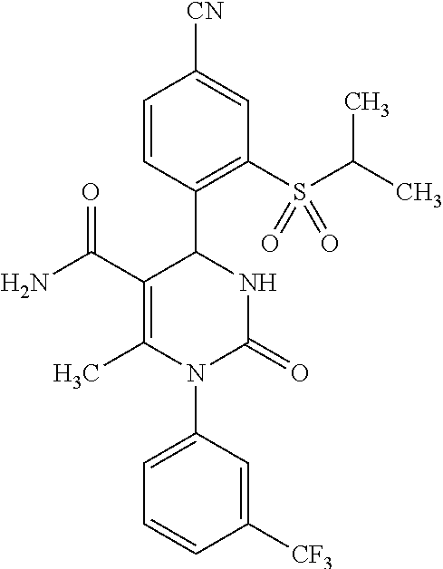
C1(C(N)=O)=C(C)N(C2=CC=CC([CF3])=C2)C(=O)NC1C1=C(S(C(C)C)(=O)=O)C=C([CN])C=C1
